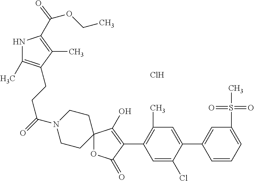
C12(OC(=O)C(C3=C(C)C=C(C4=CC(S(C)(=O)=O)=CC=C4)C(Cl)=C3)=C1O)CCN(C(CCC1=C(C)NC(C(OCC)=O)=C1C)=O)CC2.Cl
